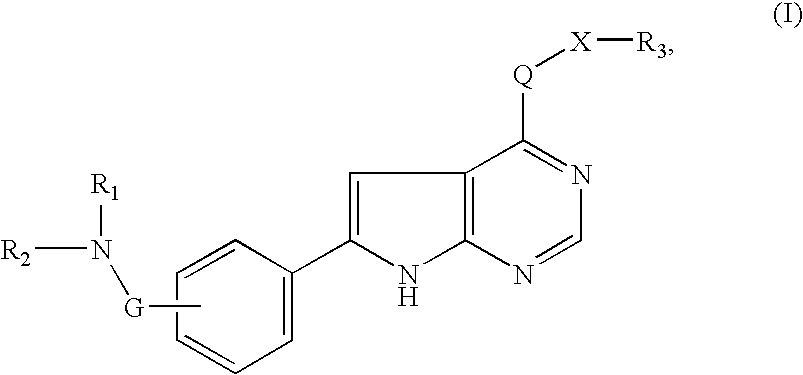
[R2]N([R1])[G]C.C1=C(C2=CC3=C(N2)N=CN=C3[Q][X][R3])C=CC=C1
